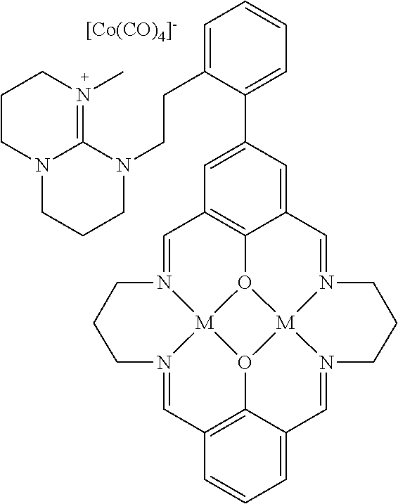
C1=N2[M]34O5C6=C1C=C(C1=CC=CC=C1CCN1C7=N(C)CCCN7CCC1)C=C6C=N1[M]56O3C3=C(C=N4CCC2)C=CC=C3C=N6CCC1.[[Co(CO)4]-]
